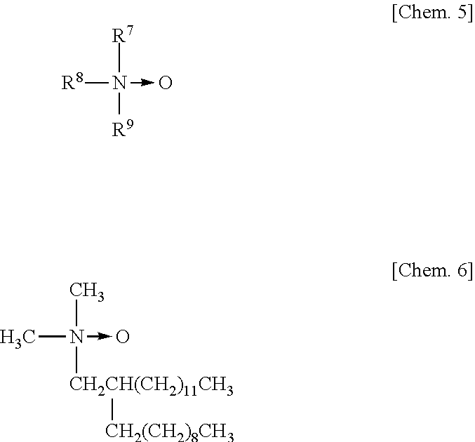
[R8]N([R7])([R9])->O.CN(C)([CH2CH(CH2)11CH3][CH2(CH2)8CH3])->O
